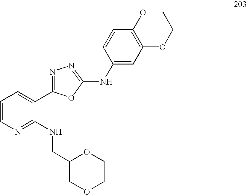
C1=CN=C(NCC2COCCO2)C(C2=NN=C(NC3=CC4=C(C=C3)OCCO4)O2)=C1
